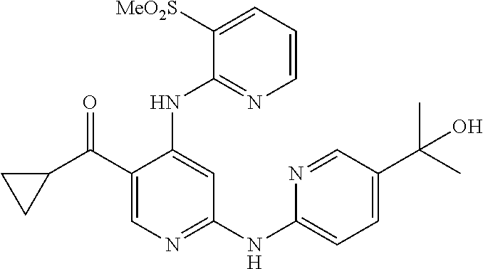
C1(C(C2CC2)=O)=CN=C(NC2=CC=C(C(C)(C)O)C=N2)C=C1NC1=NC=CC=C1[MeO2S]
